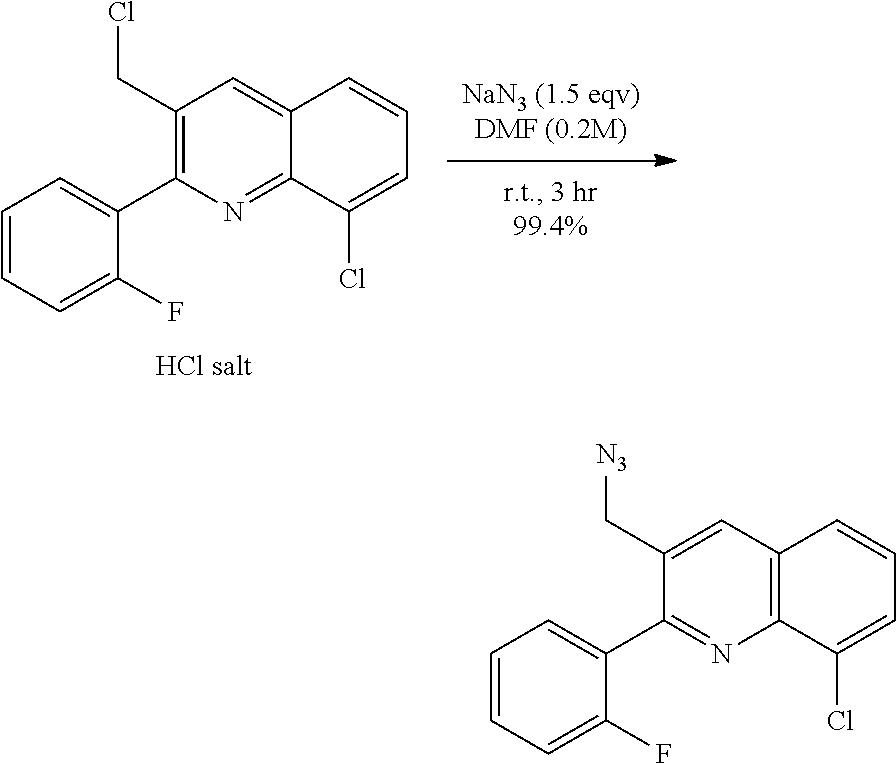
C12=C(C=CC=C1Cl)C=C(C[N3])C(C1=CC=CC=C1F)=N2.C12=NC(C3=CC=CC=C3F)=C(CCl)C=C1C=CC=C2Cl
